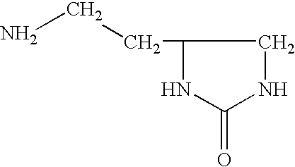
C1(=O)NCC(CCN)N1
